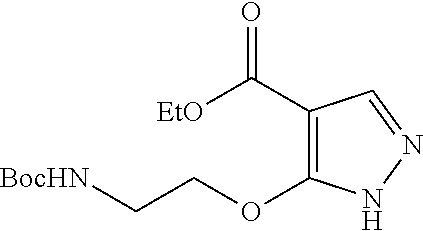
C1(C([EtO])=O)=C(OCC[BocHN])NN=C1
